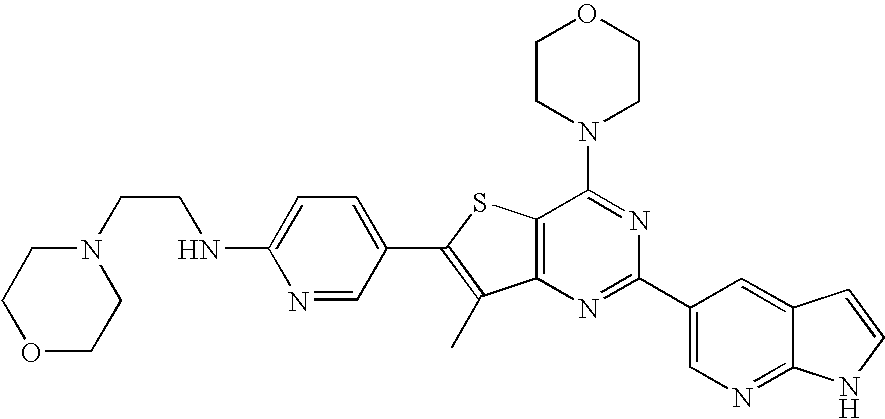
C1CN(C2=NC(C3=CN=C4C(=C3)C=CN4)=NC3=C2SC(C2=CC=C(NCCN4CCOCC4)N=C2)=C3C)CCO1
